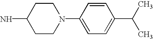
C1CN(C2=CC=C(C(C)C)C=C2)CCC1N
